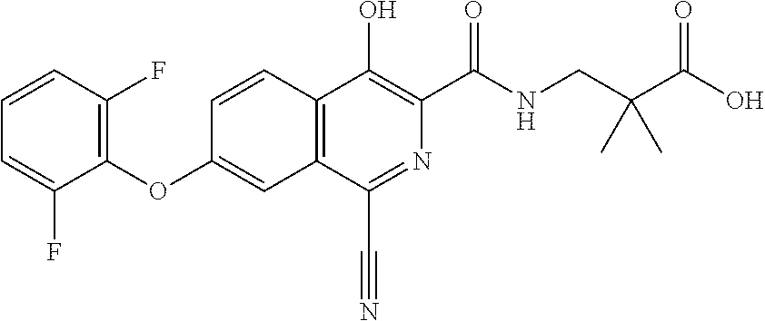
C1=CC2=C(C=C1OC1=C(F)C=CC=C1F)C(C#N)=NC(C(NCC(C(O)=O)(C)C)=O)=C2O
